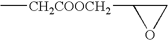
C[CH2COOCH2]C1OC1
